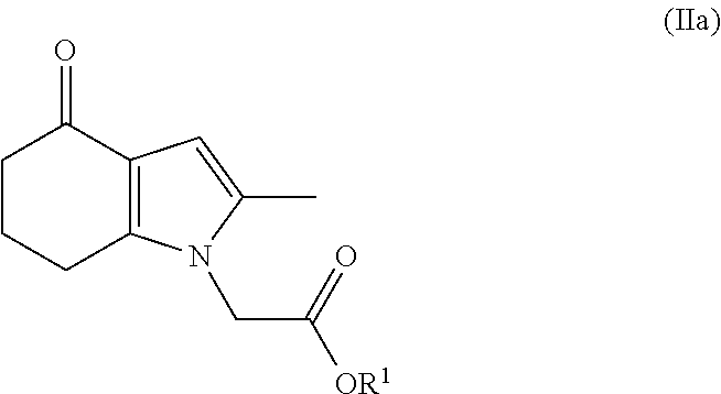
C1CCC2=C(C1=O)C=C(C)N2CC([OR1])=O
